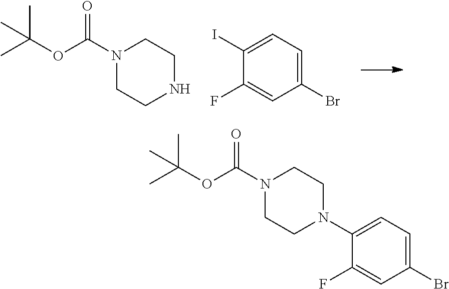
N1CCN(C(OC(C)(C)C)=O)CC1.C1(I)=CC=C(Br)C=C1F.C1(N2CCN(C(OC(C)(C)C)=O)CC2)=CC=C(Br)C=C1F
